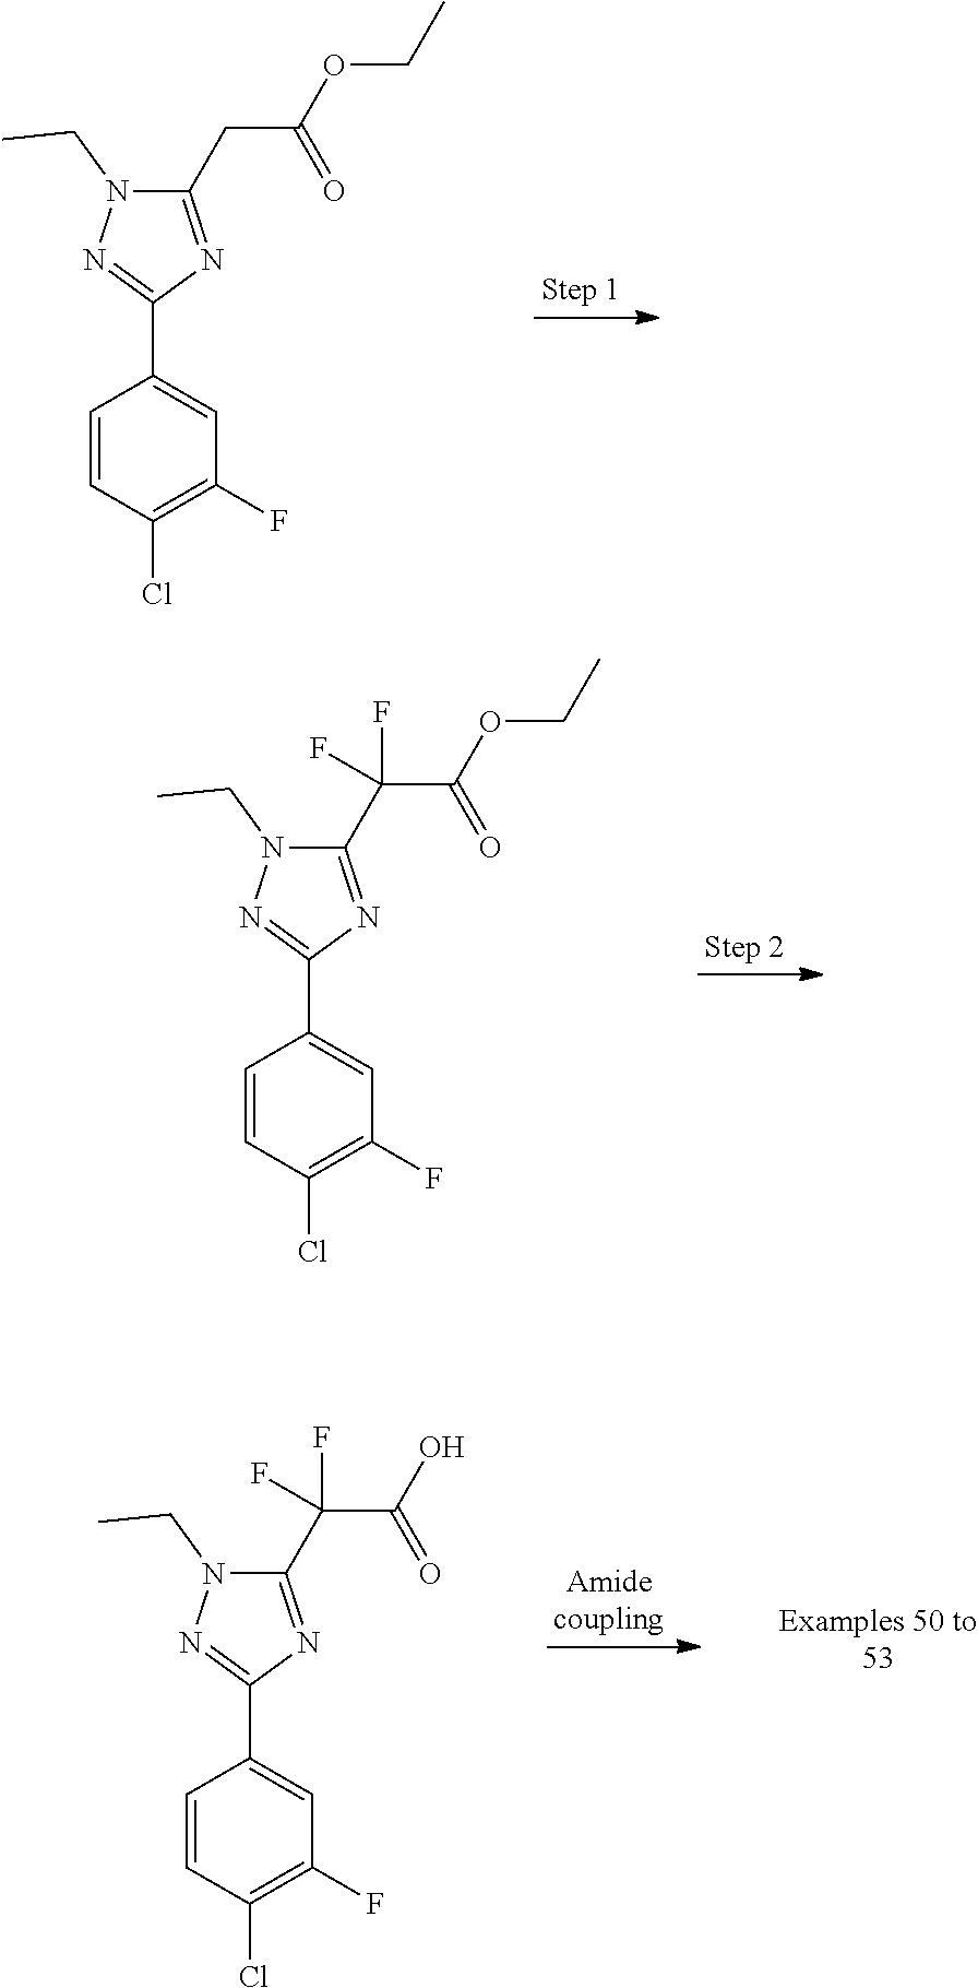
C1=CC(Cl)=C(F)C=C1C1=NN(CC)C(CC(OCC)=O)=N1.C1=CC(Cl)=C(F)C=C1C1=NN(CC)C(C(C(OCC)=O)(F)F)=N1.C1=CC(Cl)=C(F)C=C1C1=NN(CC)C(C(C(O)=O)(F)F)=N1
